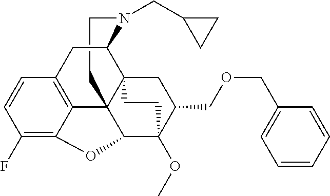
C1CN(CC2CC2)C2C34C15C1=C(C=CC(F)=C1OC5C(OC)(C(COCC1=CC=CC=C1)C3)CC4)C2
